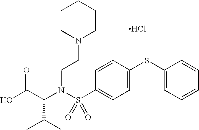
C(N(S(C1=CC=C(SC2=CC=CC=C2)C=C1)(=O)=O)CCN1CCCCC1)(C(O)=O)C(C)C.Cl
